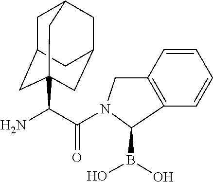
C(C(N)C12CC3CC(CC(C1)C3)C2)(=O)N1CC2=C(C1B(O)O)C=CC=C2
